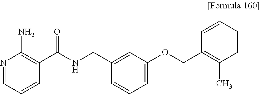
N1=CC=CC(C(NCC2=CC(OCC3=C(C)C=CC=C3)=CC=C2)=O)=C1N
